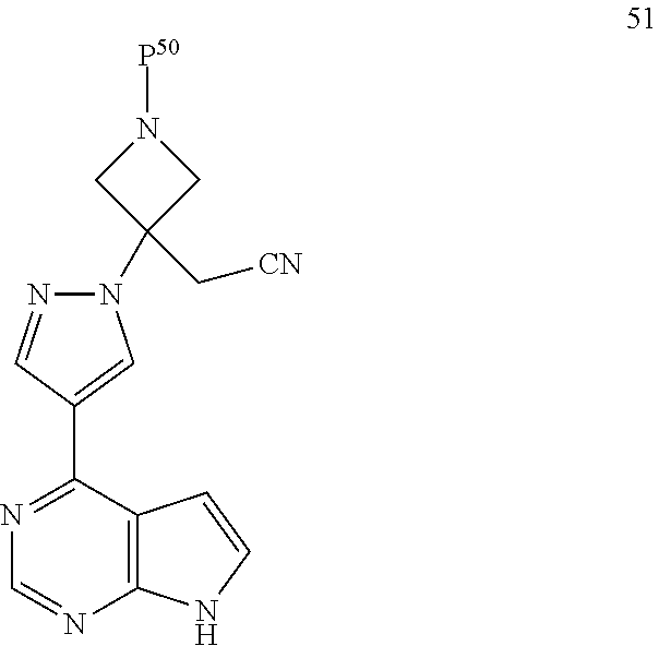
C12=C(C(C3=CN(C4(C[CN])CN([P50])C4)N=C3)=NC=N1)C=CN2
